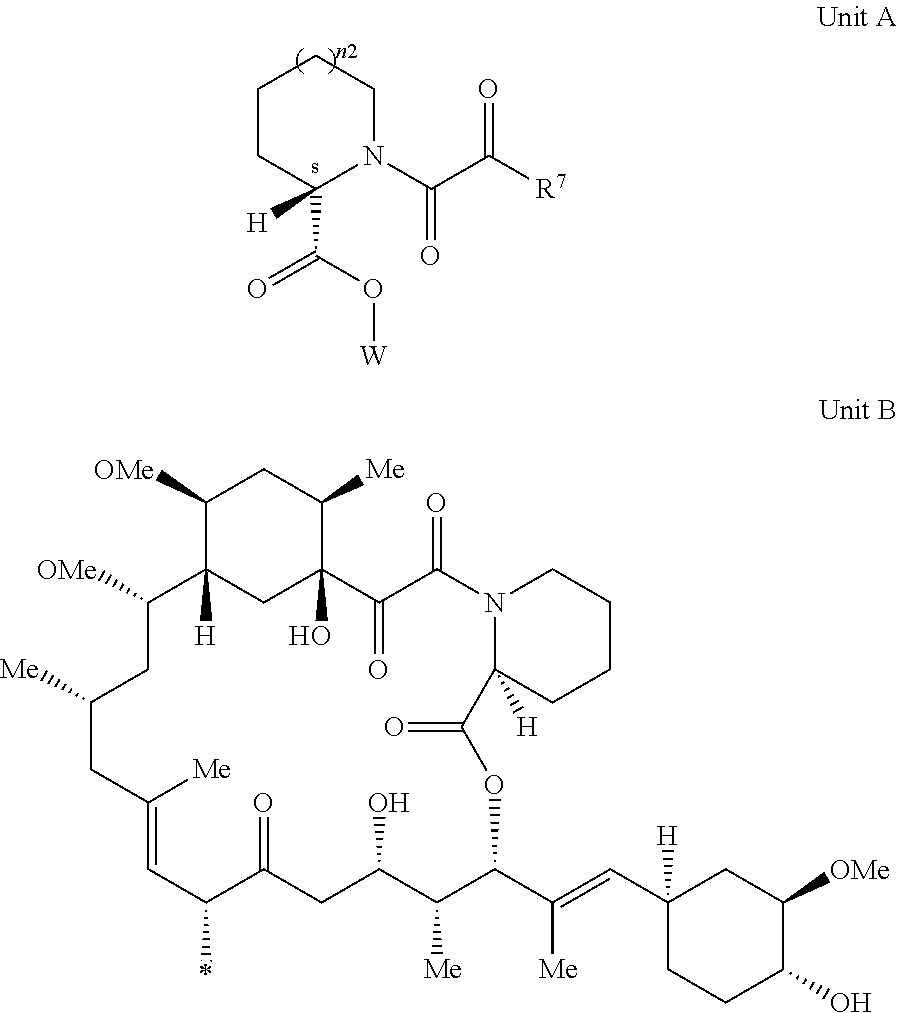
C1CC(C(O[W])=O)([H])N(C(C([R7])=O)=O)CC1.C1C([Me])CC([OMe])C2([H])C([OMe])CC([Me])C(O)(C2)C(=O)C(=O)N2CCCCC2([H])C(=O)OC(C(=CC2([H])CC([OMe])C(O)CC2)[Me])C([Me])C(O)CC(=O)C(C)C=C1[Me]
